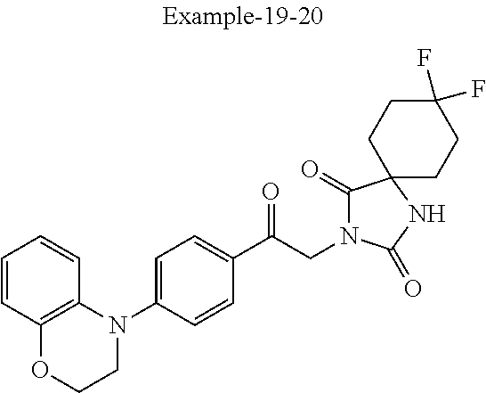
C1(C(CN2C(=O)C3(NC2=O)CCC(F)(F)CC3)=O)=CC=C(N2C3=C(OCC2)C=CC=C3)C=C1
